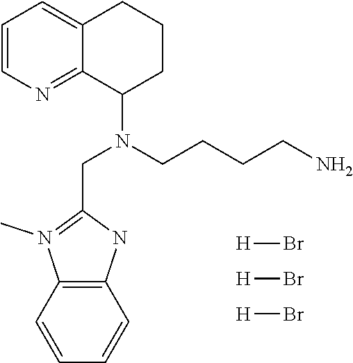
N(C1CCCC2=CC=CN=C12)(CCCCN)CC1=N(C)C2=C(N1)C=CC=C2.[H]Br.[H]Br.[H]Br
